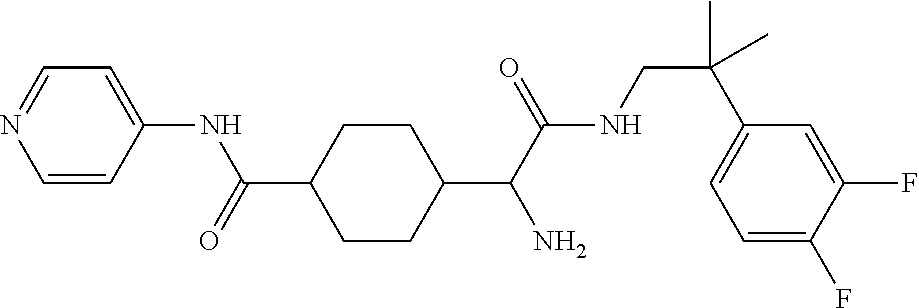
C1(C(C(NCC(C2=CC=C(F)C(F)=C2)(C)C)=O)N)CCC(C(=O)NC2=CC=NC=C2)CC1
